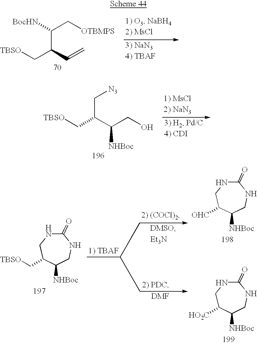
C(C(C=C)C[TBSO])(C[OTBMPS])[BocHN].C(C(C(CO)[NHBoc])C[TBSO])[N3].C1C(C[TBSO])C([NHBoc])CNC(=O)N1.[Et3N].[DMF].C1C([HO2C])C([NHBoc])CNC(=O)N1.C1C([OHC])C([NHBoc])CNC(=O)N1
